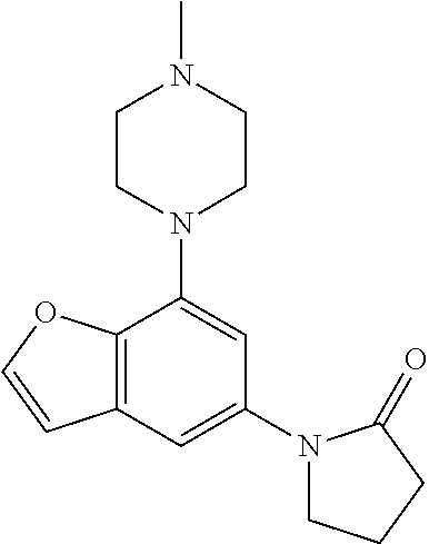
C12=C(C=C(N3CCCC3=O)C=C1N1CCN(C)CC1)C=CO2
